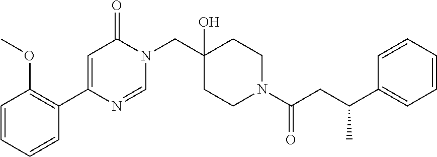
C1=CC=CC(C2=CC(=O)N(CC3(O)CCN(C(=O)CC(C4=CC=CC=C4)C)CC3)C=N2)=C1OC
